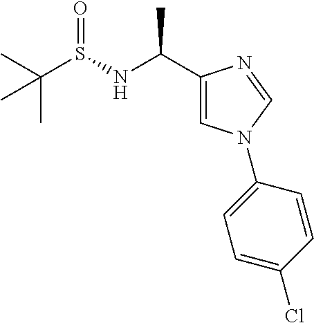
CC(S(NC(C1=CN(C2=CC=C(Cl)C=C2)C=N1)C)=O)(C)C
